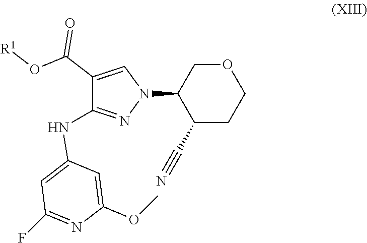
[R1]OC(C1=CN(C2COCCC2C#N)N=C1NC1=CC(F)=NC(OC)=C1)=O
